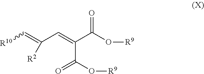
[R10]C=C(C=C(C(O[R9])=O)C(O[R9])=O)[R2]
